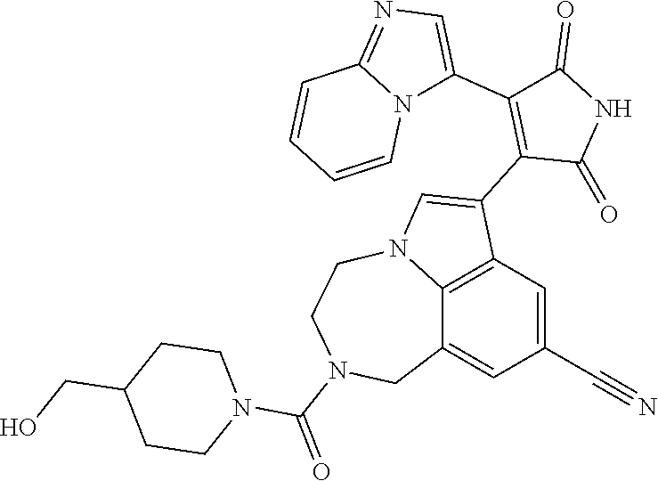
C1(C2=CN=C3N2C=CC=C3)=C(C2=CN3C4=C2C=C(C#N)C=C4CN(C(=O)N2CCC(CO)CC2)CC3)C(=O)NC1=O
